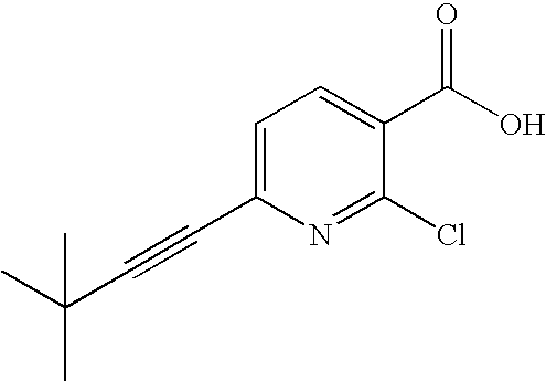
CC(C#CC1=CC=C(C(O)=O)C(Cl)=N1)(C)C
